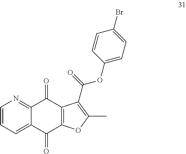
C1=CC=C2C(=N1)C(=O)C1=C(C2=O)OC(C)=C1C(=O)OC1=CC=C(Br)C=C1
